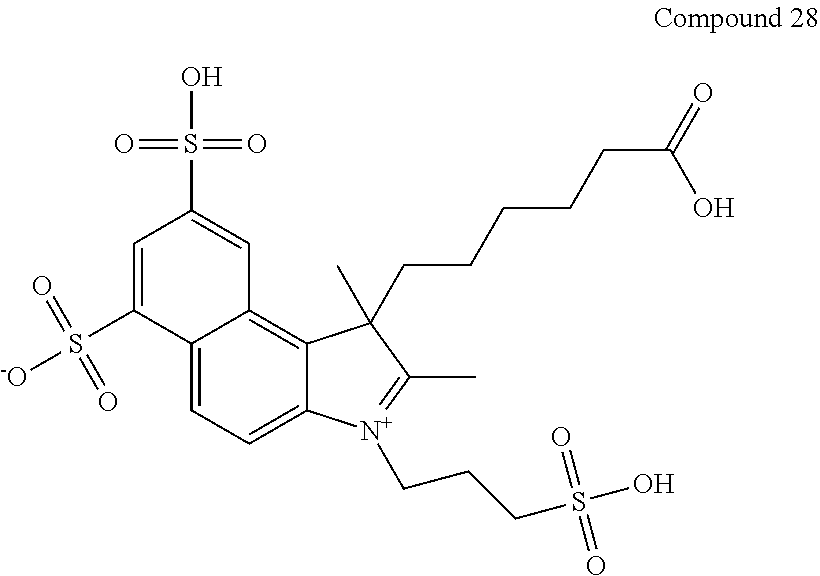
C1=C(S(=O)(=O)[-O])C2=CC=C3C(=C2C=C1S(=O)(=O)O)C(C)(CCCCCC(=O)O)C(C)=[N+]3CCCS(=O)(=O)O
